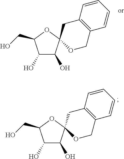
C1(O)C(O)C2(OC1CO)OCC1=C(C2)C=CC=C1.C1(O)C(O)C2(OC1CO)OCC1=C(C2)C=CC=C1
